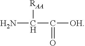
NC(C([OH])=O)[RAA]
